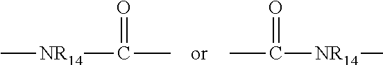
CC([NR14]C)=O.[NR14](C(C)=O)C
